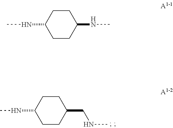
C1CC(CNC)CCC1NC.C1CC(NC)CCC1NC
